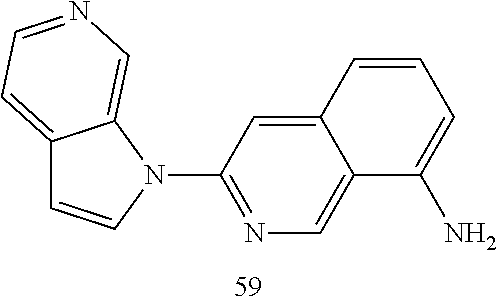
C12=CC=NC=C1N(C1=NC=C3C(=C1)C=CC=C3N)C=C2
